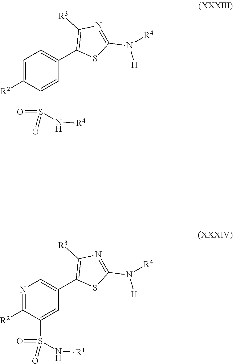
C1=C([R2])C(S(=O)(=O)N[R4])=CC(C2=C([R3])N=C(N([R4])[H])S2)=C1.N1=C([R2])C(S(=O)(=O)N[R1])=CC(C2=C([R3])N=C(N([R4])[H])S2)=C1
